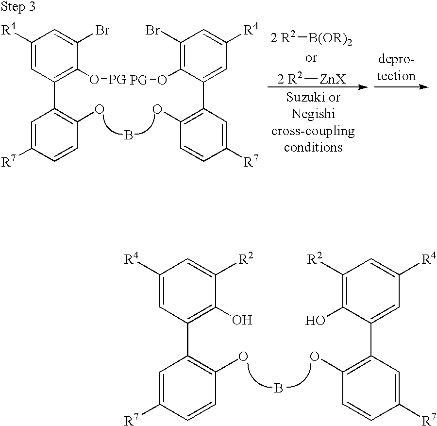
C1([R4])=CC(C2=C(O)C=CC([R7])=C2)=C(O)C([R2])=C1.B.C1([R2])=C(O)C(C2=C(O)C=CC([R7])=C2)=CC([R4])=C1.[2 R2][B(OR)2].[2 R2][ZnX].C1([R4])=CC(C2=C(O)C=CC([R7])=C2)=C(O[PG])C(Br)=C1.B.C1(Br)=C(O[PG])C(C2=C(O)C=CC([R7])=C2)=CC([R4])=C1
